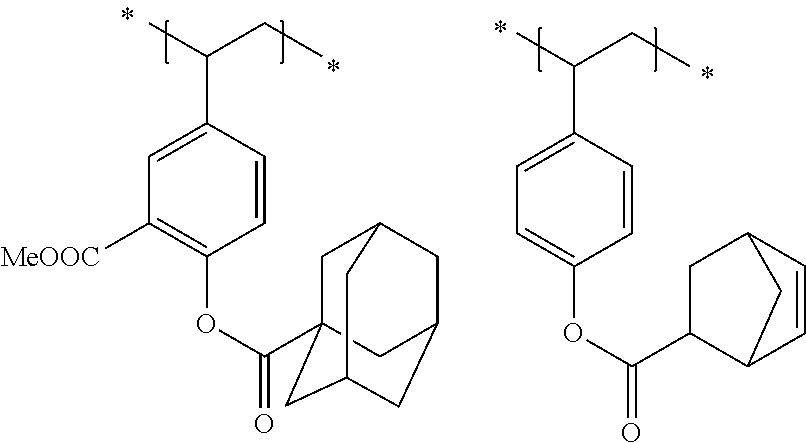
C1=C(C(C)CC)C=CC(OC(=O)C23CC4CC(CC(C2)C4)C3)=C1[MeOOC].C1=C(C(C)CC)C=CC(OC(=O)C2C3C=CC(C2)C3)=C1
